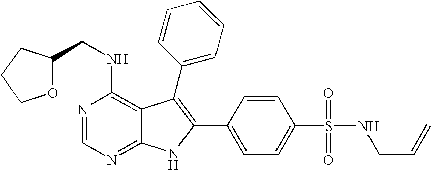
N1=CN=C2C(=C1NCC1OCCC1)C(C1=CC=CC=C1)=C(C1=CC=C(S(=O)(=O)NCC=C)C=C1)N2
